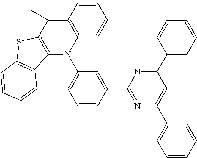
C1=CC2=C(C=C1)N(C1=CC=CC(C3=NC(C4=CC=CC=C4)=CC(C4=CC=CC=C4)=N3)=C1)C1=C(C2(C)C)SC2=C1C=CC=C2
